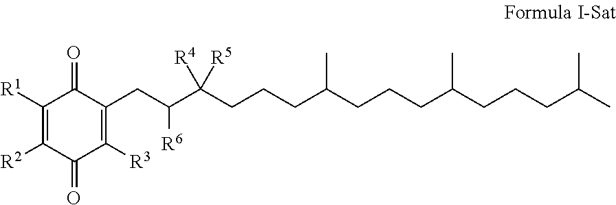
C1([R1])=C([R2])C(=O)C([R3])=C(CC([R6])C([R5])([R4])CCCC(CCCC(CCCC(C)C)C)C)C1=O
